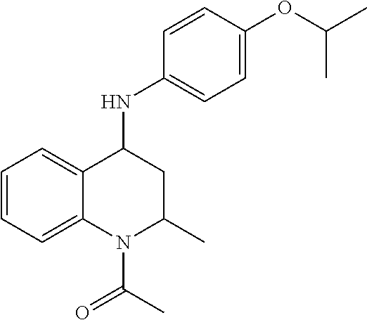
C1=C(OC(C)C)C=CC(NC2C3=CC=CC=C3N(C(C)=O)C(C)C2)=C1
